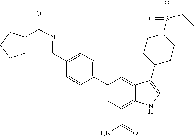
C1=C(C2=CC=C(CNC(=O)C3CCCC3)C=C2)C=C2C(=C1C(=O)N)NC=C2C1CCN(S(CC)(=O)=O)CC1
